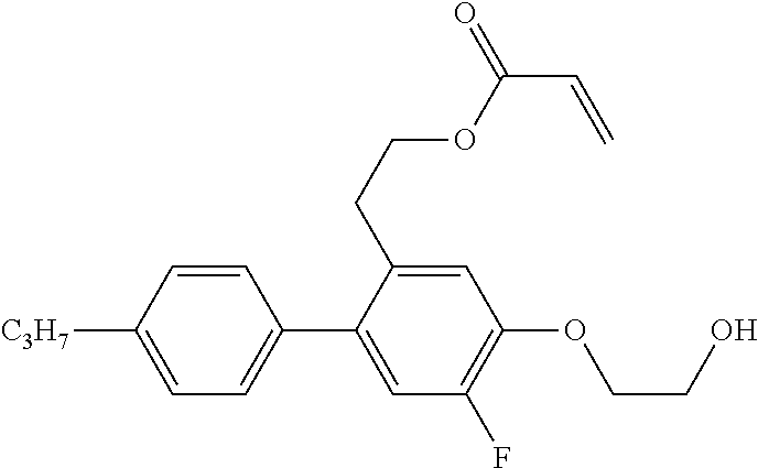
C1=CC([C3H7])=CC=C1C1=CC(F)=C(OCCO)C=C1CCOC(C=C)=O
